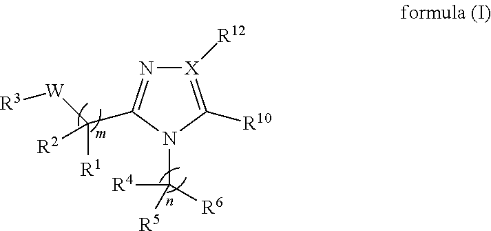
[X]1([R12])=C([R10])N(C([R4])([R6])[R5])C(C([W][R3])([R1])[R2])=N1
